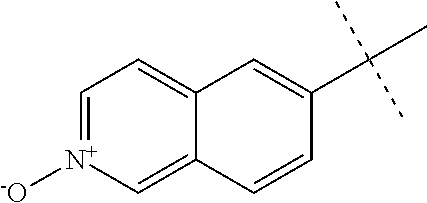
C1=[N+]([-O])C=C2C(=C1)C=C(C(C)(C)C)C=C2
